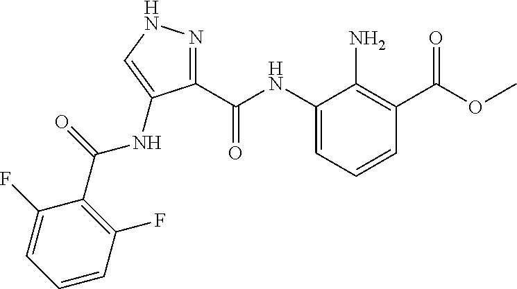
C1(C(NC2=CC=CC(C(OC)=O)=C2N)=O)=NNC=C1NC(C1=C(F)C=CC=C1F)=O
